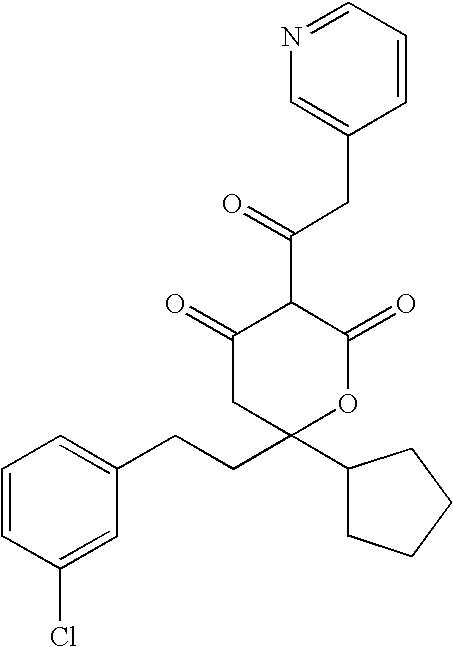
C1=CC(Cl)=CC(CCC2(C3CCCC3)OC(=O)C(C(CC3=CN=CC=C3)=O)C(=O)C2)=C1
